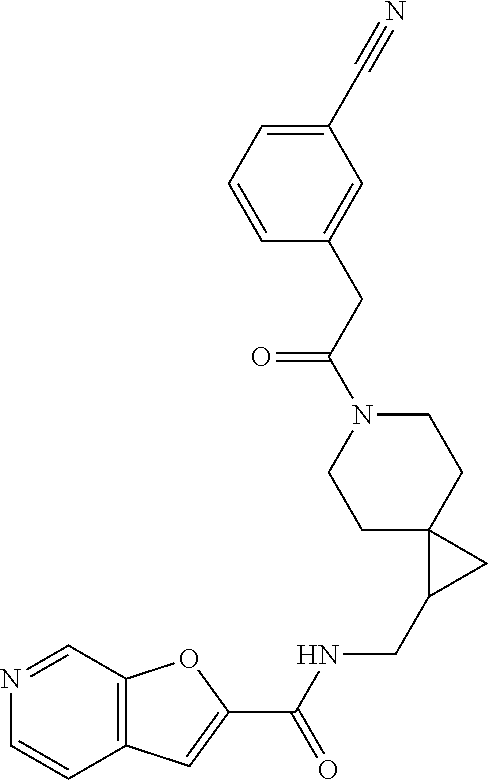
C12=C(C=NC=C1)OC(C(NCC1CC13CCN(C(CC1=CC(C#N)=CC=C1)=O)CC3)=O)=C2
